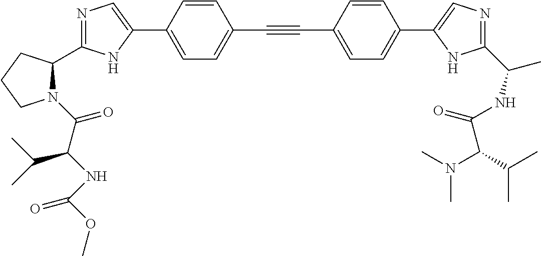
N1=C(C2N(C(C(NC(=O)OC)C(C)C)=O)CCC2)NC(C2=CC=C(C#CC3=CC=C(C4=CN=C(C(NC(=O)C(N(C)C)C(C)C)C)N4)C=C3)C=C2)=C1
